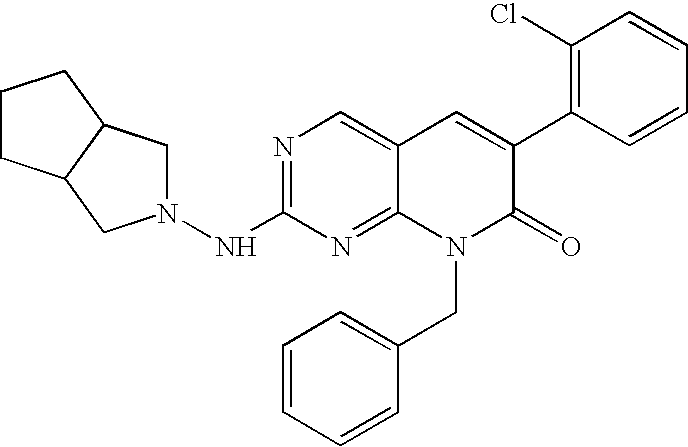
N1=C(NN2CC3C(C2)CCC3)N=C2C(=C1)C=C(C1=C(Cl)C=CC=C1)C(=O)N2CC1=CC=CC=C1
